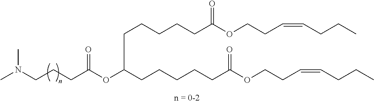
CN(CCCC(OC(CCCCCC(OCCC=CCCC)=O)CCCCCC(OCCC=CCCC)=O)=O)C
